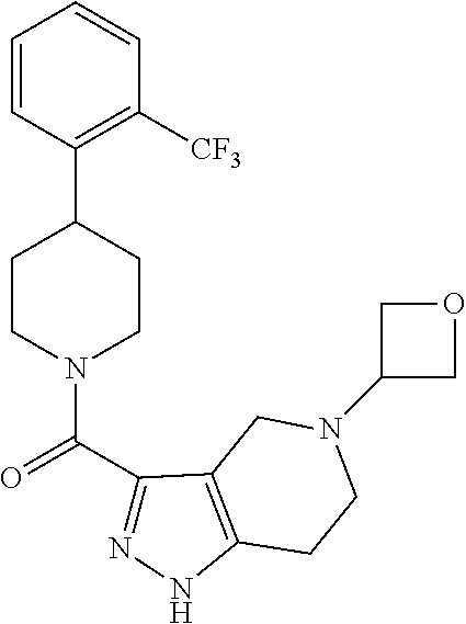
C1=CC(C2CCN(C(C3=NNC4=C3CN(C3COC3)CC4)=O)CC2)=C([CF3])C=C1
